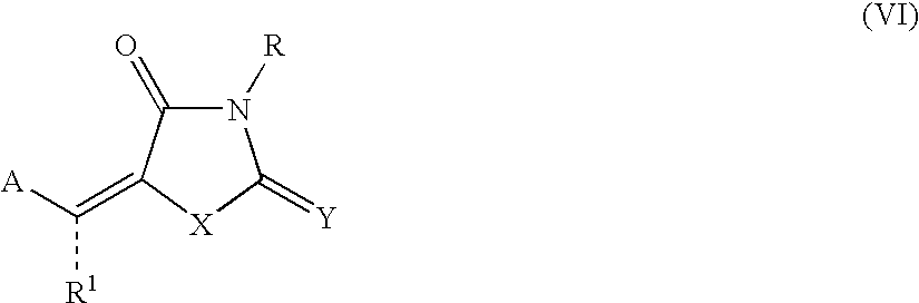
N1([R])C(=O)C(=C([R1])[A])[X]C1=[Y]
